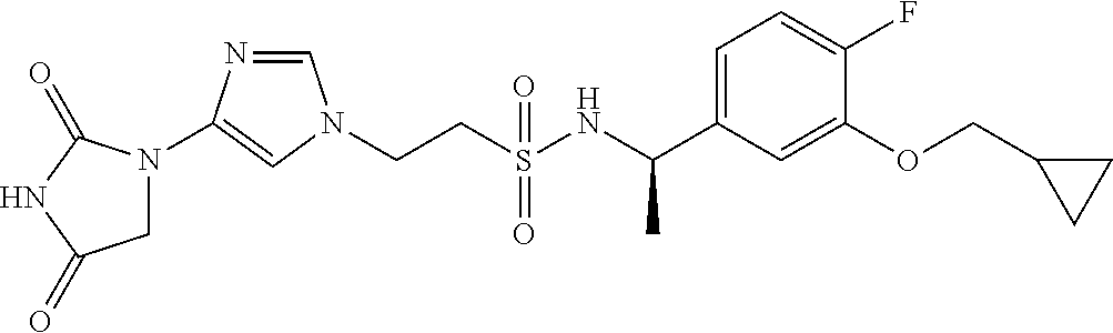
C(CS(NC(C1=CC=C(F)C(OCC2CC2)=C1)C)(=O)=O)N1C=NC(N2CC(=O)NC2=O)=C1
